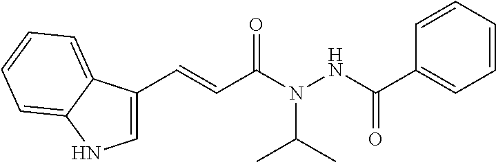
C1=CC=CC=C1C(NN(C(C=CC1=CNC2=CC=CC=C12)=O)C(C)C)=O
